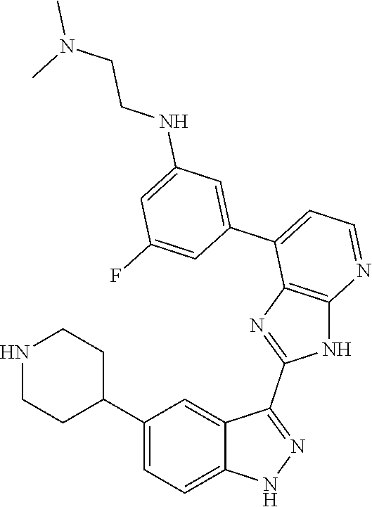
C1(C2=CC=C3C(=C2)C(C2=NC4=C(N2)N=CC=C4C2=CC(NCCN(C)C)=CC(F)=C2)=NN3)CCNCC1
